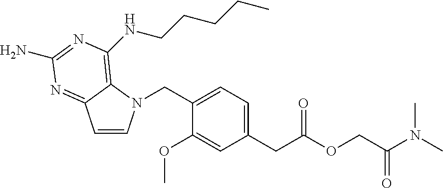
C1=CN(CC2=CC=C(CC(OCC(N(C)C)=O)=O)C=C2OC)C2=C(NCCCCC)N=C(N)N=C12
